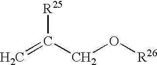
C=C(CO[R26])[R25]
